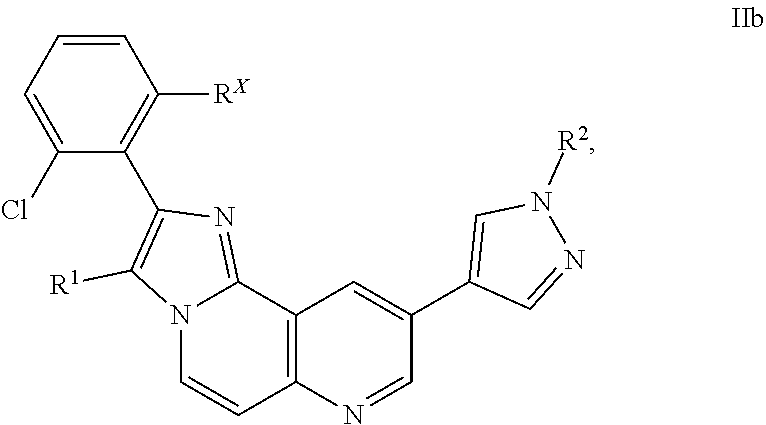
C1=C(Cl)C(C2=C([R1])N3C(=N2)C2=C(C=C3)N=CC(C3=CN([R2])N=C3)=C2)=C([RX])C=C1
